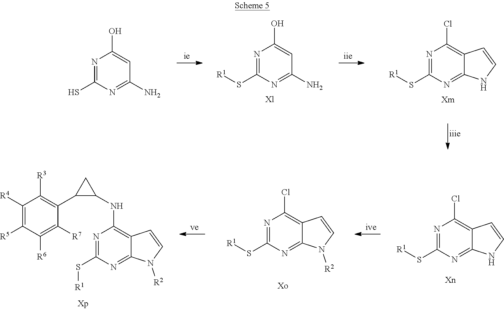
N1=C(S[R1])N=C2C(=C1NC1C(C3=C([R3])C([R4])=C([R5])C([R6])=C3[R7])C1)C=CN2[R2].N1=C(S[R1])N=C2C(=C1Cl)C=CN2[R2].N1=C(S[R1])N=C2C(=C1Cl)C=CN2.N1=C(S[R1])N=C(N)C=C1O.[Xl].N1=C(S[R1])N=C2C(=C1Cl)C=CN2.[Xm].N1=C(S)N=C(N)C=C1O
